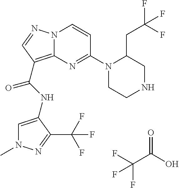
FC(C(O)=O)(F)F.N(C(=O)C1=C2N(N=C1)C=CC(N1CCNCC1CC(F)(F)F)=N2)C1=CN(C)N=C1C(F)(F)F
